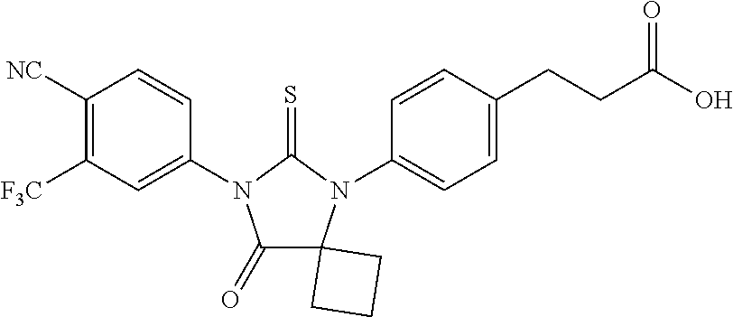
C1(=O)C2(N(C3=CC=C(CCC(O)=O)C=C3)C(=S)N1C1=CC([F3C])=C([NC])C=C1)CCC2
